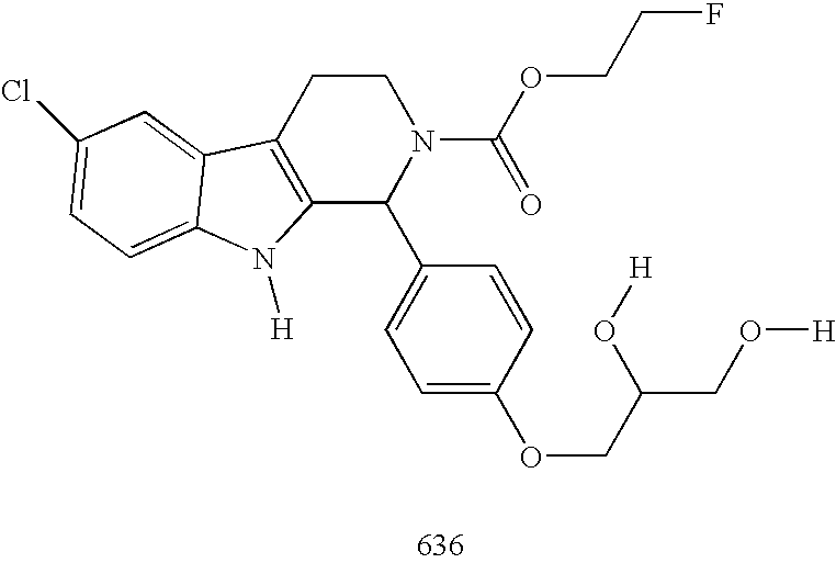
C12=C(CCN(C(OCCF)=O)C1C1=CC=C(OCC(O[H])CO[H])C=C1)C1=CC(Cl)=CC=C1N2[H]
